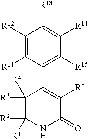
C1([R12])=C([R11])C(C2=C([R6])C(=O)NC([R2])([R1])C2([R3])[R4])=C([R15])C([R14])=C1[R13]
